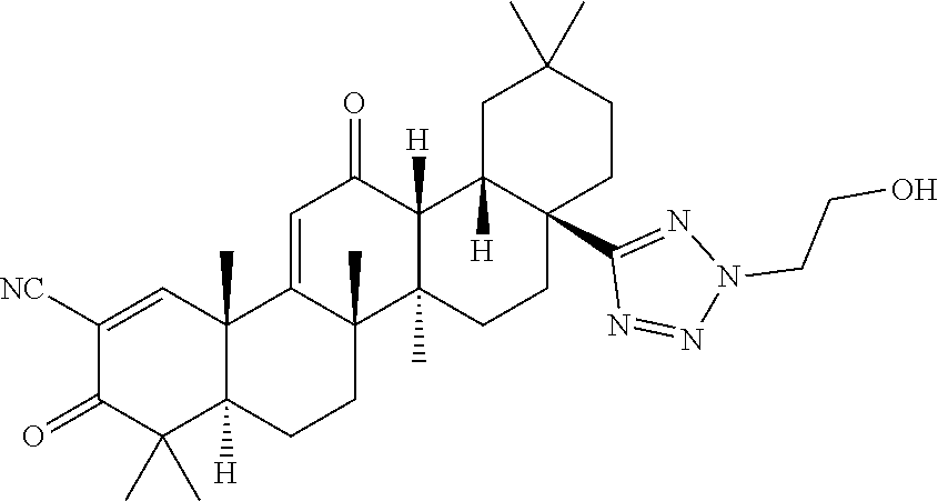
C1([NC])=CC2(C)C([H])(C(C)(C)C1=O)CCC1(C)C2=CC(=O)C2([H])C1(C)CCC1(C3=NN(CCO)N=N3)C2([H])CC(C)(C)CC1
